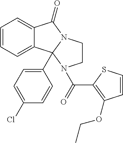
C1=CC=C2C(=C1)C(=O)N1CCN(C(C3=C(OCC)C=CS3)=O)C21C1=CC=C(Cl)C=C1
